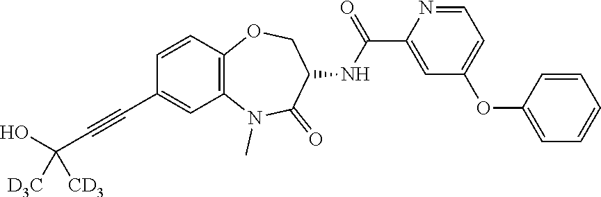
C1=C(C#CC(O)([D3C])[CD3])C=CC2=C1N(C)C(=O)C(NC(C1=CC(OC3=CC=CC=C3)=CC=N1)=O)CO2
